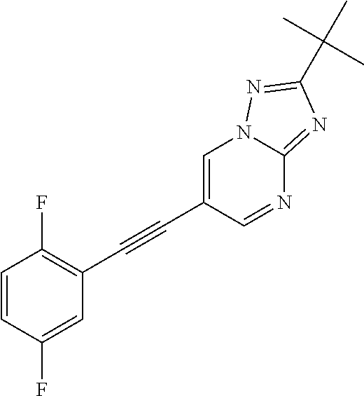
C1=CC(F)=CC(C#CC2=CN3C(=NC(C(C)(C)C)=N3)N=C2)=C1F
